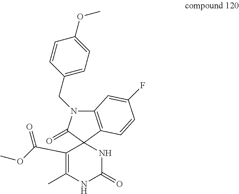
C12(NC(=O)NC(C)=C1C(OC)=O)C1=C(N(CC3=CC=C(OC)C=C3)C2=O)C=C(F)C=C1
